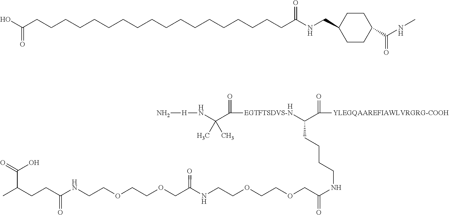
[H].N[H]NC(C([EGTFTSDVS-N]C(C([YLEGQAAREFIAWLVRGRG-COOH])=O)CCCCNC(COCCOCCNC(COCCOCCNC(CCC(C)C(O)=O)=O)=O)=O)=O)(C)C.C(CCCCCCCCCCCCCCCCC(NCC1CCC(C(NC)=O)CC1)=O)CC(O)=O
